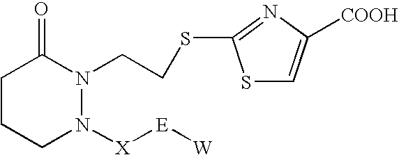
C1CCN([X][E][W])N(CCSC2=NC([COOH])=CS2)C1=O
